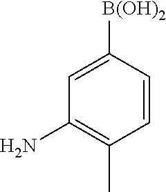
C1=CC([B(OH)2])=CC(N)=C1C
